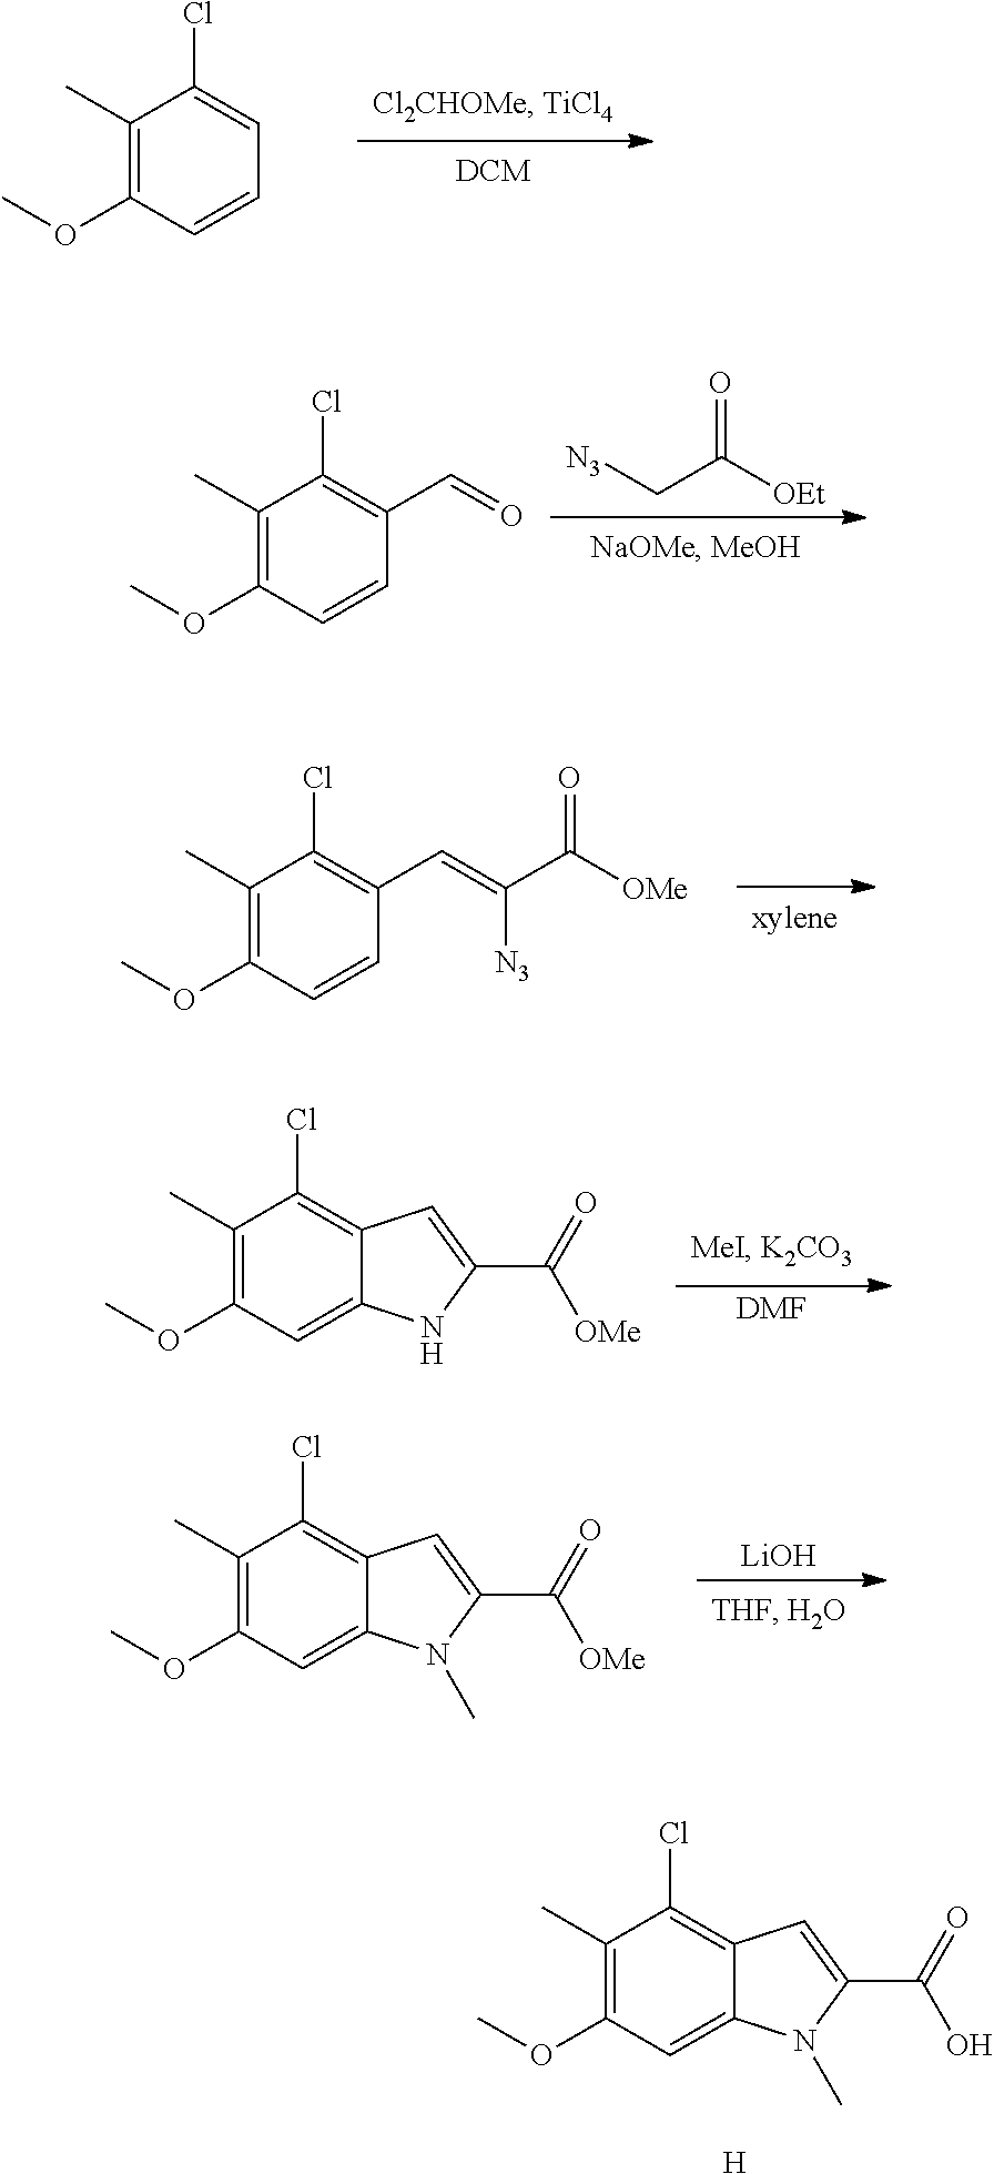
C1(C)=C(OC)C=CC=C1Cl.C1(C)=C(OC)C=CC(C=O)=C1Cl.[N3]CC([OEt])=O.C1(C)=C(OC)C=CC(C=C([N3])C([OMe])=O)=C1Cl.C1(C)=C(OC)C=C2C(=C1Cl)C=C(C(=O)[OMe])N2.[DMF].C1(C)=C(OC)C=C2C(=C1Cl)C=C(C(=O)[OMe])N2C.[LiOH].C1(C)=C(OC)C=C2C(=C1Cl)C=C(C(=O)O)N2C.[H]
